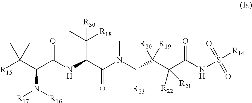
[R15]C(C(C(NC(C(N(C(C(C(C(NS([R14])(=O)=O)=O)([R22])[R21])([R20])[R19])[R23])C)=O)C(C)([R18])[R30])=O)N([R16])[R17])(C)C
